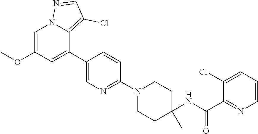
C1=C(OC)C=C(C2=CN=C(N3CCC(NC(C4=NC=CC=C4Cl)=O)(C)CC3)C=C2)C2=C(Cl)C=NN12
